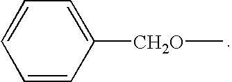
C1=CC([CH2O]C)=CC=C1
